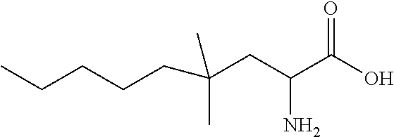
CCCCCC(CC(C(O)=O)N)(C)C
